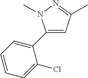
C1=CC=C(Cl)C(C2=CC(C)=NN2C)=C1
